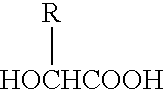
[R][HOCHCOOH]
